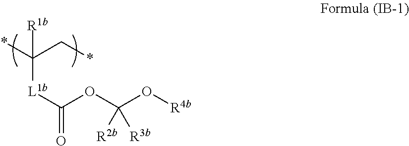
*C(C*)([L1b]C(OC(O[R4b])([R2b])[R3b])=O)[R1b]
